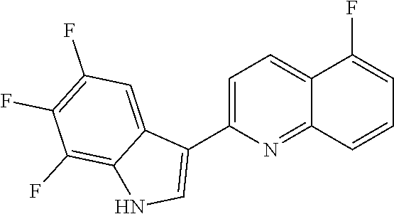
C12=CC=C(C3=CNC4=C(F)C(F)=C(F)C=C34)N=C1C=CC=C2F
